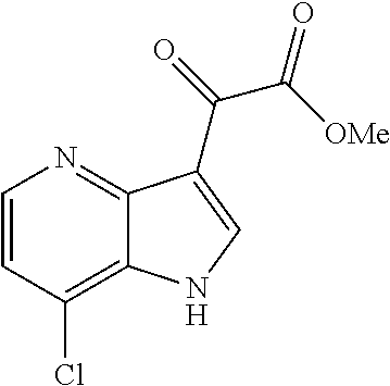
C1=CC(Cl)=C2C(=N1)C(C(=O)C([OMe])=O)=CN2
